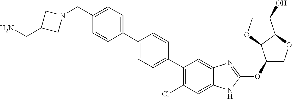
C(C1=CC=C(C2=CC=C(C3=C(Cl)C=C4C(=C3)N=C(OC3COC5C3OCC5O)N4)C=C2)C=C1)N1CC(CN)C1
